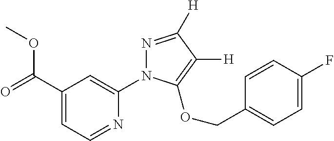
C1(C(=O)OC)=CC=NC(N2N=C([H])C([H])=C2OCC2=CC=C(F)C=C2)=C1
